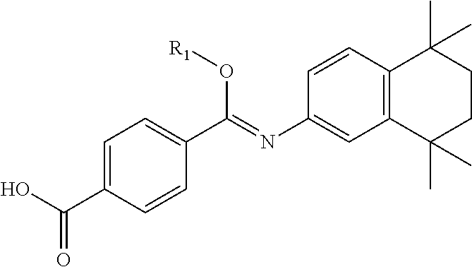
C1(C(O[R1])=NC2=CC3=C(C=C2)C(C)(C)CCC3(C)C)=CC=C(C(O)=O)C=C1
